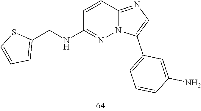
C1=C(N)C=CC=C1C1=CN=C2C=CC(NCC3=CC=CS3)=NN12
